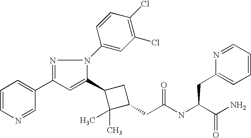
C1(CC(=O)NC(CC2=CC=CC=N2)C(N)=O)CC(C2=CC(C3=CC=CN=C3)=NN2C2=CC(Cl)=C(Cl)C=C2)C1(C)C
